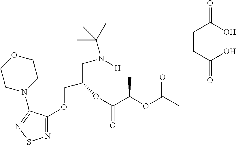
N1=C(OCC(CN([H])C(C)(C)C)OC(C(OC(C)=O)C)=O)C(N2CCOCC2)=NS1.C(=CC(O)=O)C(O)=O
